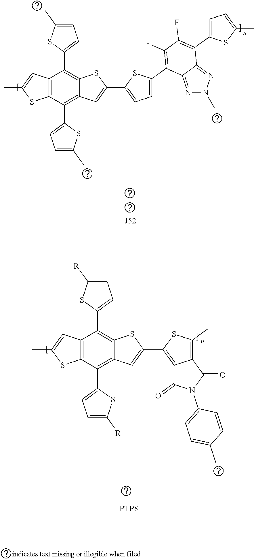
[J52].C12=C(C(C3=CC=C(C)S3)=C3C(=C1C1=CC=C(C)S1)SC(C1=CC=C(C4=C(F)C(F)=C(C5=CC=C(C)S5)C5=NN(C)N=C45)S1)=C3)SC(C)=C2.[PTP8].C12=C(C(C3=CC=C([R])S3)=C3C(=C1C1=CC=C([R])S1)SC(C1=C4C(=C(C)S1)C(=O)N(C1=CC=C(C)C=C1)C4=O)=C3)SC(C)=C2
